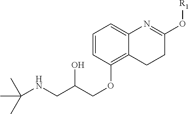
C(NCC(COC1=C2C(=CC=C1)N=C(O[R1])CC2)O)(C)(C)C
